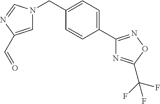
C1=C(C=O)N=CN1CC1=CC=C(C2=NOC(C(F)(F)F)=N2)C=C1
